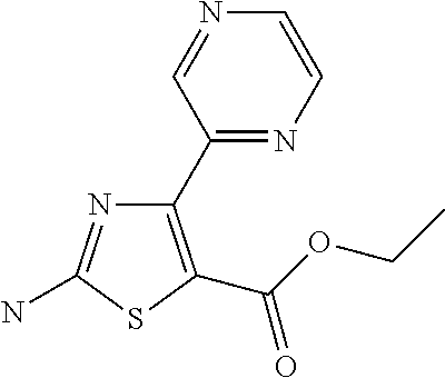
C1(C2=NC=CN=C2)=C(C(=O)OCC)SC(N)=N1
